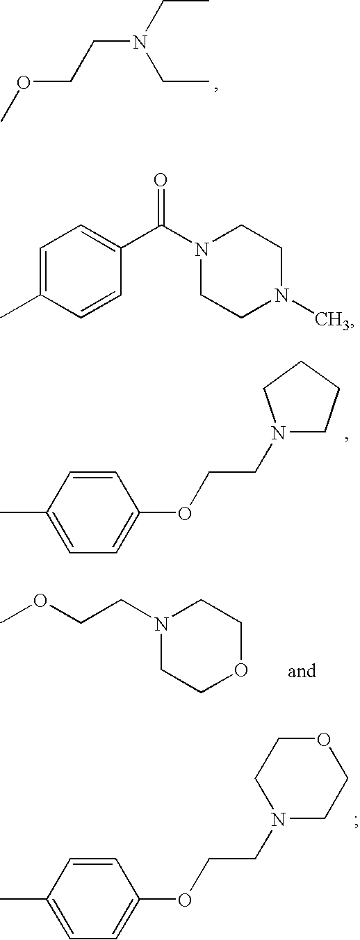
C1=CC(C)=CC=C1OCCN1CCCC1.C1=CC(C)=CC=C1OCCN1CCOCC1.COCCN(CC)CC.N1(CCOC)CCOCC1.C1=C(C)C=CC(C(N2CCN(C)CC2)=O)=C1
